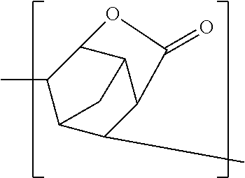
C12C(C)C3C(C(C1C)OC3=O)C2
